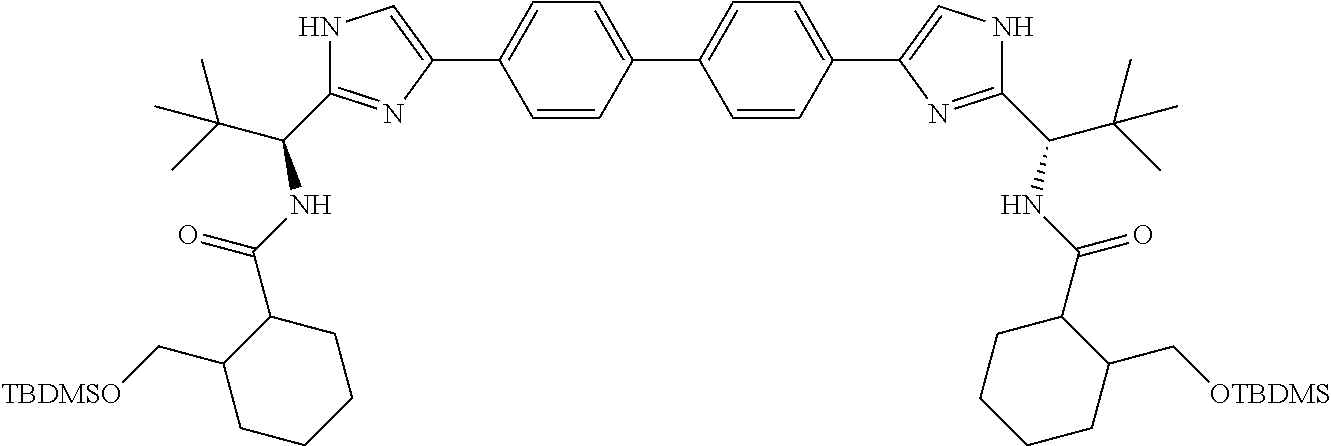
C1=C(C2=CC=C(C3=CC=C(C4=CNC(C(C(C)(C)C)NC(=O)C5C(C[TBDMSO])CCCC5)=N4)C=C3)C=C2)N=C(C(C(C)(C)C)NC(=O)C2CCCCC2C[OTBDMS])N1
